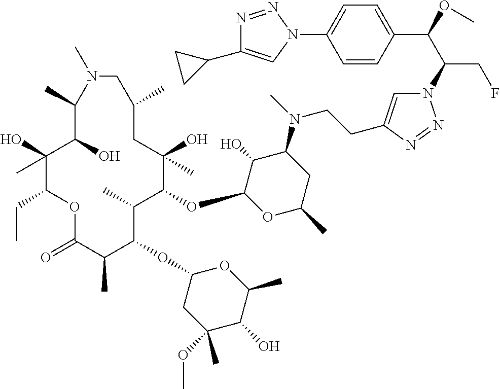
C1(O)(C)C(CC)OC(=O)C(C)C(OC2CC(OC)(C)C(O)C(C)O2)C(C)C(OC2OC(C)CC(N(C)CCC3=CN(C(C(OC)C4=CC=C(N5C=C(C6CC6)N=N5)C=C4)CF)N=N3)C2O)C(O)(C)CC(C)CN(C)C(C)C1O
